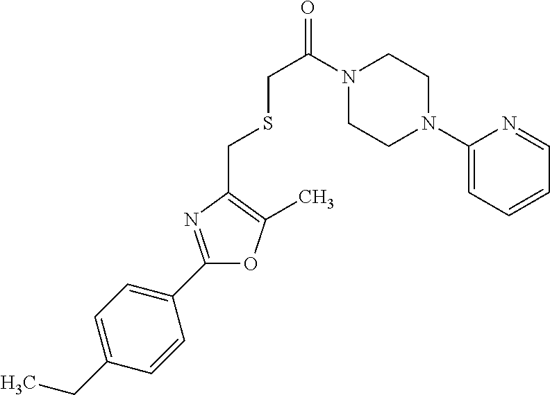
C1(CC)=CC=C(C2=NC(CSCC(=O)N3CCN(C4=CC=CC=N4)CC3)=C(C)O2)C=C1
